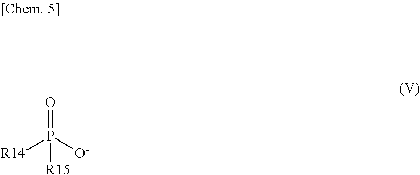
O=P([O-])([R14])[R15]
